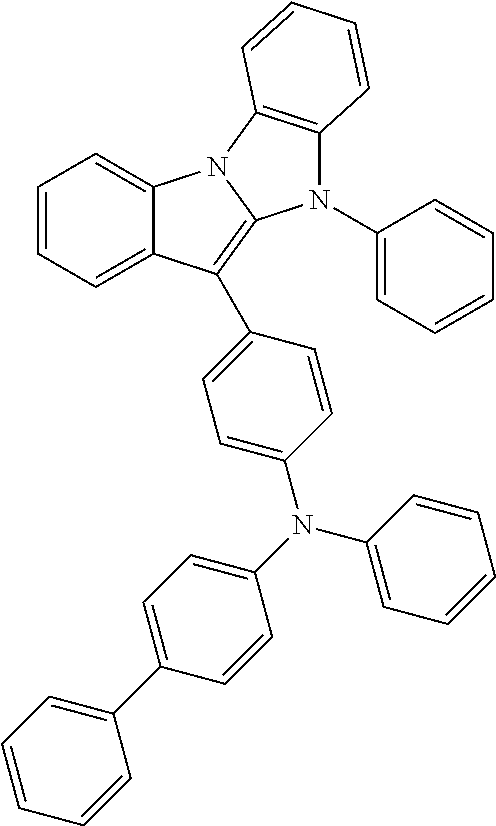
C12=CC=CC=C1C(C1=CC=C(N(C3=CC=CC=C3)C3=CC=C(C4=CC=CC=C4)C=C3)C=C1)=C1N2C2=C(N1C1=CC=CC=C1)C=CC=C2
